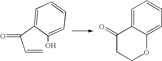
C(=C)C(C1=CC=CC=C1O)=O.C1(=O)CCOC2=CC=CC=C12
